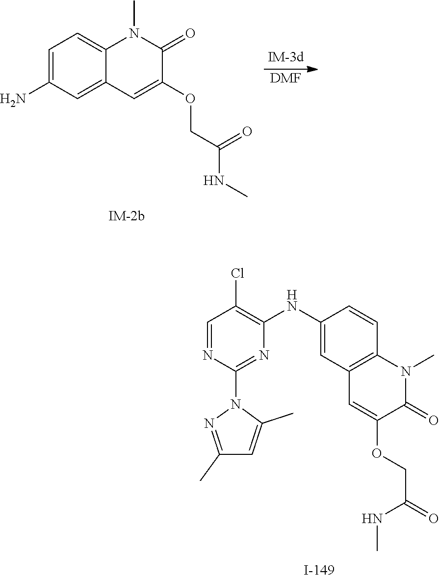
N1(C2=NC(NC3=CC4=C(C=C3)N(C)C(=O)C(OCC(=O)NC)=C4)=C(Cl)C=N2)N=C(C)C=C1C.C1=C(N)C=C2C(=C1)N(C)C(=O)C(OCC(NC)=O)=C2.[DMF]
